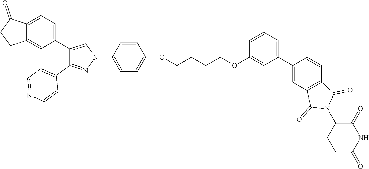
C1(C2=CC=C3C(=C2)CCC3=O)=CN(C2=CC=C(OCCCCOC3=CC(C4=CC5=C(C=C4)C(=O)N(C4CCC(=O)NC4=O)C5=O)=CC=C3)C=C2)N=C1C1=CC=NC=C1
